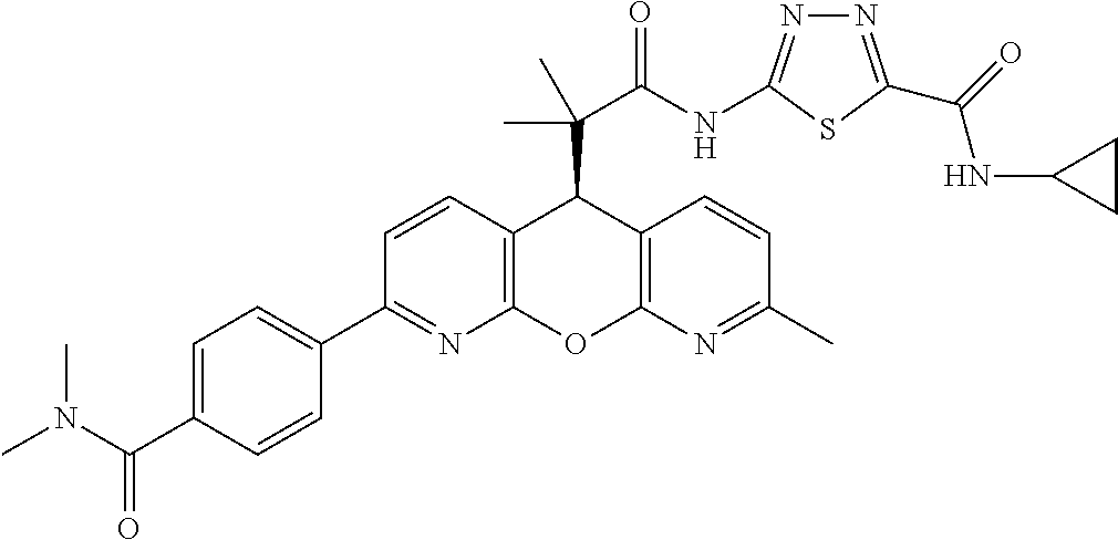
C1(C2=NC3=C(C=C2)C(C(C(NC2=NN=C(C(=O)NC4CC4)S2)=O)(C)C)C2=C(O3)N=C(C)C=C2)=CC=C(C(N(C)C)=O)C=C1
